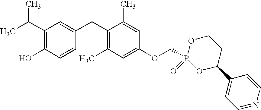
C1(C(C)C)=C(O)C=CC(CC2=C(C)C=C(OCP3(=O)OC(C4=CC=NC=C4)CCO3)C=C2C)=C1
